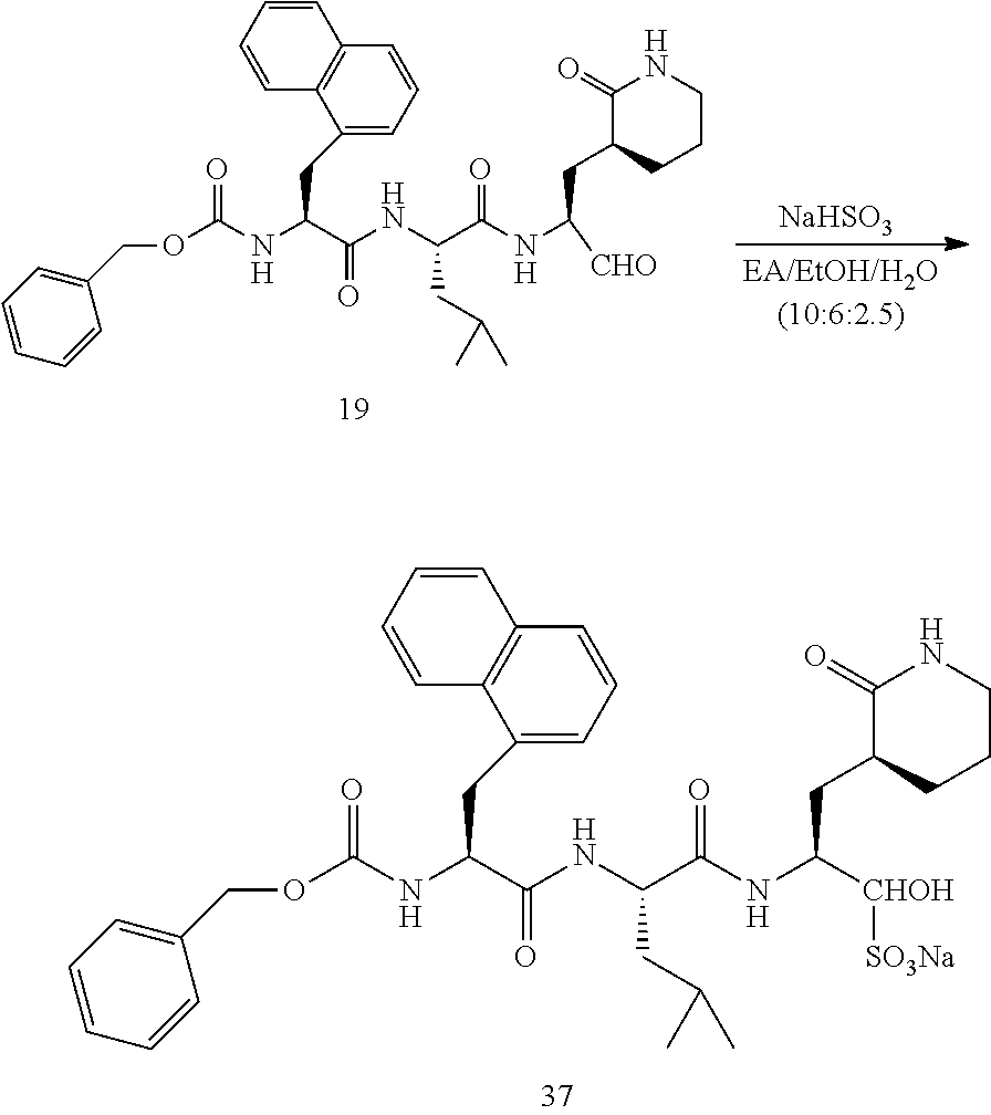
C12=C(C(CC(C(=O)NC(CC(C)C)C(NC([CHO])CC3CCCNC3=O)=O)NC(=O)OCC3=CC=CC=C3)=CC=C1)C=CC=C2.[NaHSO3].C12=C(C(CC(C(=O)NC(CC(C)C)C(NC(CC3CCCNC3=O)[CHOH][SO3Na])=O)NC(=O)OCC3=CC=CC=C3)=CC=C1)C=CC=C2
